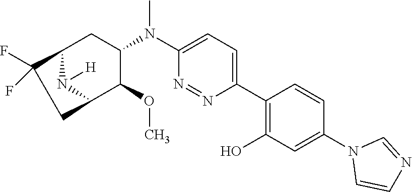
C12N([H])C(C(OC)C(N(C3=CC=C(C4=C(O)C=C(N5C=CN=C5)C=C4)N=N3)C)C1)CC2(F)F
